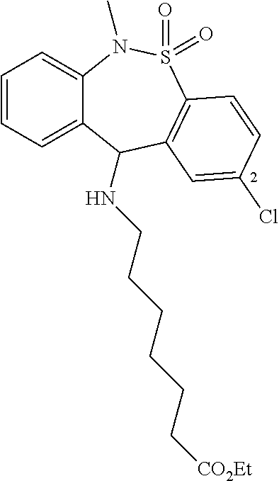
C1=CC=C2C(=C1)N(C)S(=O)(=O)C1=C(C2NCCCCCC[CO2Et])C=C(Cl)C=C1
